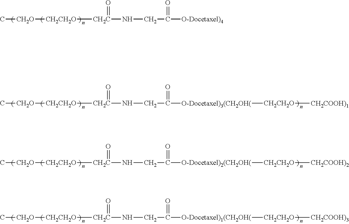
C[CH2O][CH2CH2O][CH2C](NCC([O-Docetaxel)4])=O)=O.C[CH2O][CH2CH2O][CH2C](NCC([O-Docetaxel)3(CH2OH(][CH2CH2O][CH2COOH)1])=O)=O.C[CH2O][CH2CH2O][CH2C](NCC([O-Docetaxel)2(CH2OH(][CH2CH2O][CH2COOH)2])=O)=O.C[CH2O][CH2CH2O][CH2C](NCC([O-Docetaxel)1(CH2OH(][CH2CH2O][CH2COOH)3])=O)=O
